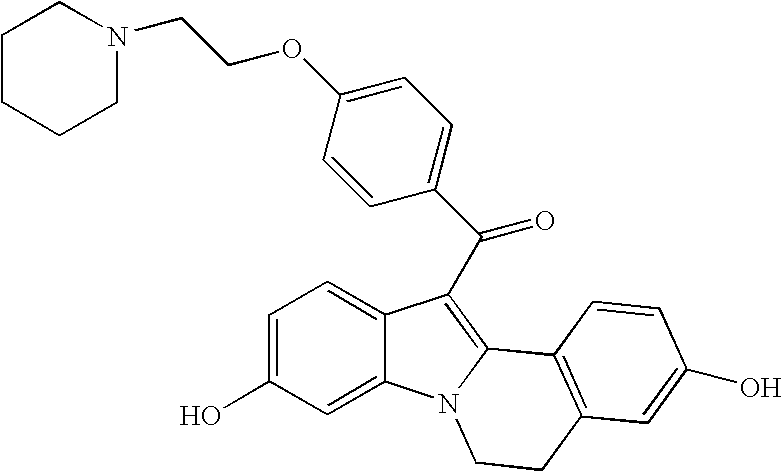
C1=C(O)C=C2C(=C1)C(C(C1=CC=C(OCCN3CCCCC3)C=C1)=O)=C1N2CCC2=C1C=CC(O)=C2
